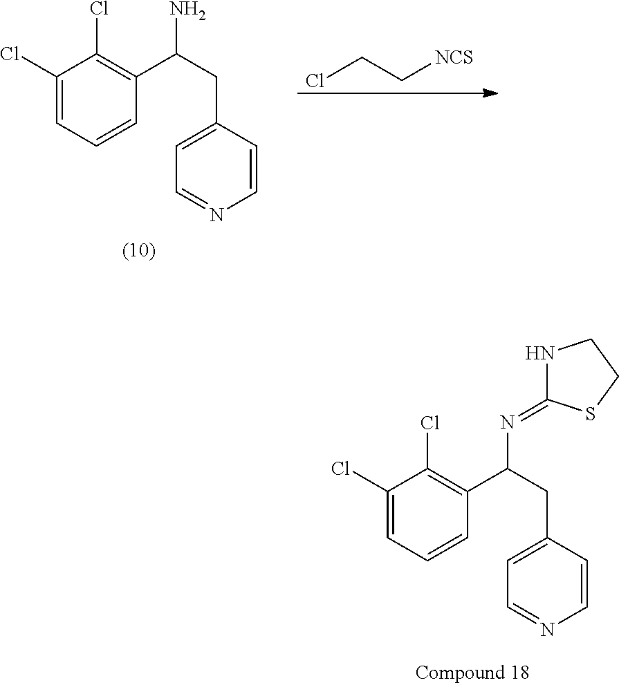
C1(Cl)=CC=CC(C(CC2=CC=NC=C2)N=C2NCCS2)=C1Cl.C1(Cl)=CC=CC(C(CC2=CC=NC=C2)N)=C1Cl.ClCC[NCS]
